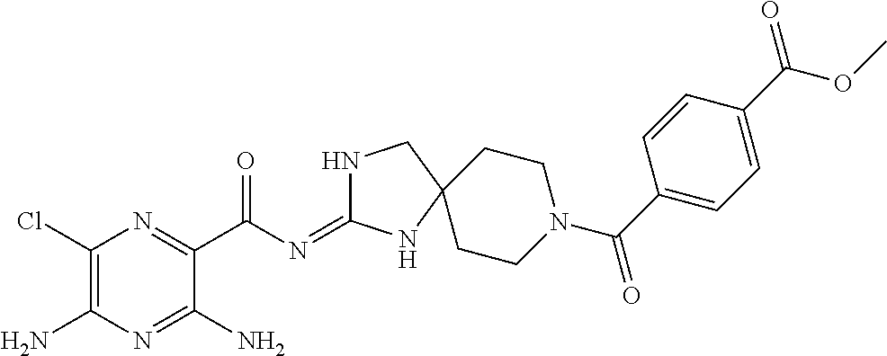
C1(Cl)=C(N)N=C(N)C(C(N=C2NCC3(N2)CCN(C(C2=CC=C(C(OC)=O)C=C2)=O)CC3)=O)=N1
